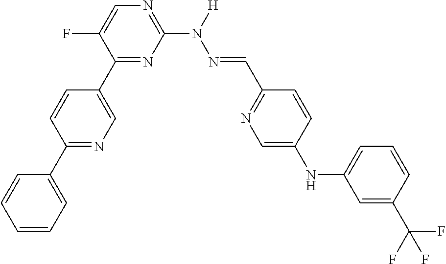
C1=C(F)C(C2=CN=C(C3=CC=CC=C3)C=C2)=NC(N(N=CC2=NC=C(NC3=CC=CC(C(F)(F)F)=C3)C=C2)[H])=N1
